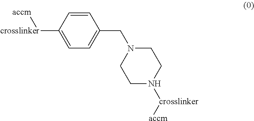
C1=C([crosslinker][accm])C=CC(CN2CCN([crosslinker][accm])CC2)=C1
